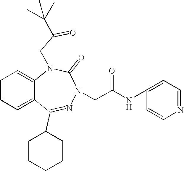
C1=CC=C2C(=C1)N(CC(=O)C(C)(C)C)C(=O)N(CC(NC1=CC=NC=C1)=O)N=C2C1CCCCC1
